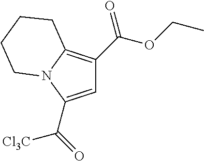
C1=C(C(=O)[Cl3C])N2C(=C1C(OCC)=O)CCCC2
